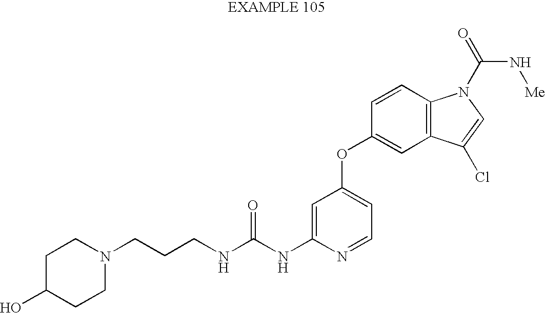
C1=C(NC(NCCCN2CCC(O)CC2)=O)N=CC=C1OC1=CC2=C(C=C1)N(C(=O)N[Me])C=C2Cl
